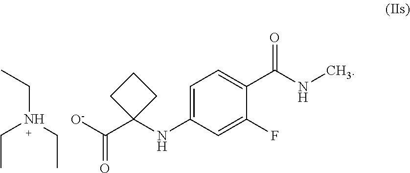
C(C1(NC2=CC=C(C(NC)=O)C(F)=C2)CCC1)([O-])=O.CCN(CC)CC
